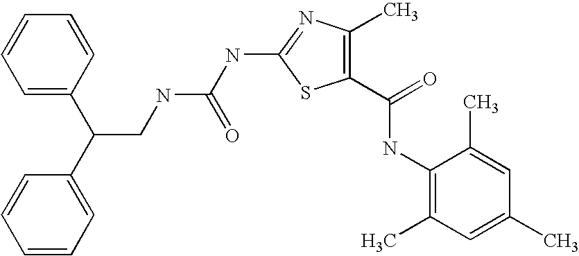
C1(NC(=O)C2=C(C)N=C(NC(NCC(C3=CC=CC=C3)C3=CC=CC=C3)=O)S2)=C(C)C=C(C)C=C1C
